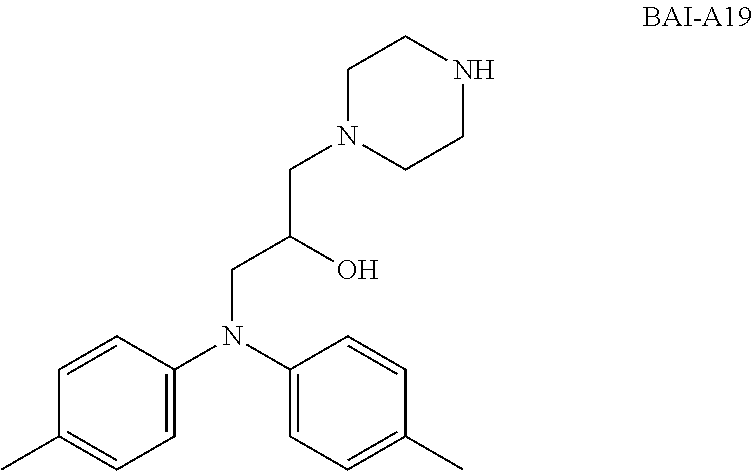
C1=CC(N(C2=CC=C(C)C=C2)CC(CN2CCNCC2)O)=CC=C1C
